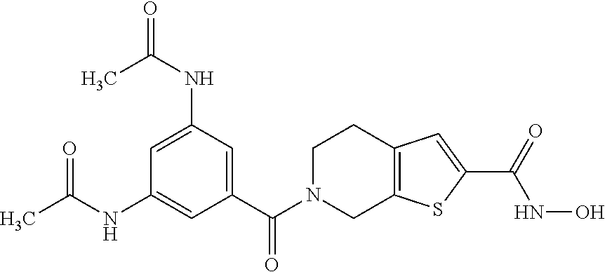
C1=C(NC(=O)C)C=C(C(N2CC3=C(CC2)C=C(C(NO)=O)S3)=O)C=C1NC(C)=O
